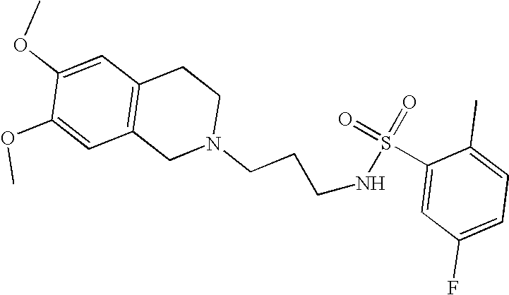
S(=O)(=O)(NCCCN1CC2=C(C=C(OC)C(OC)=C2)CC1)C1=CC(F)=CC=C1C
